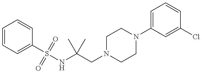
C1=CC=C(S(NC(CN2CCN(C3=CC=CC(Cl)=C3)CC2)(C)C)(=O)=O)C=C1
